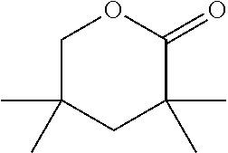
C1(=O)OCC(C)(C)CC1(C)C
